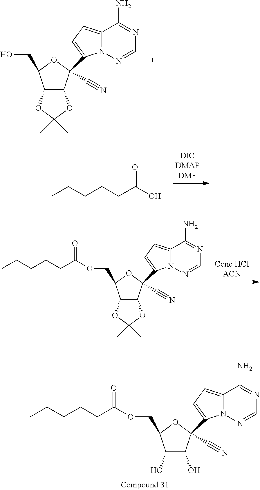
C12=CC=C(C3(C#N)C4C(C(CO)O3)OC(C)(C)O4)N1N=CN=C2N.OC(CCCCC)=O.C12=CC=C(C3(C#N)C4C(C(COC(=O)CCCCC)O3)OC(C)(C)O4)N1N=CN=C2N.C12=CC=C(C3(C#N)C(O)C(O)C(COC(CCCCC)=O)O3)N1N=CN=C2N
